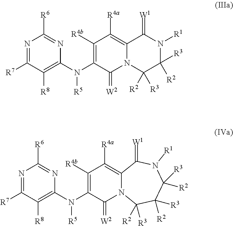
N1=C([R7])C([R8])=C(N(C2=C([R4b])C([R4a])=C3N(C2=[W2])C([R2])([R3])C([R2])([R3])N([R1])C3=[W1])[R5])N=C1[R6].N1=C([R7])C([R8])=C(N(C2=C([R4b])C([R4a])=C3N(C2=[W2])C([R3])([R2])C([R2])([R3])C([R2])([R3])N([R1])C3=[W1])[R5])N=C1[R6]
